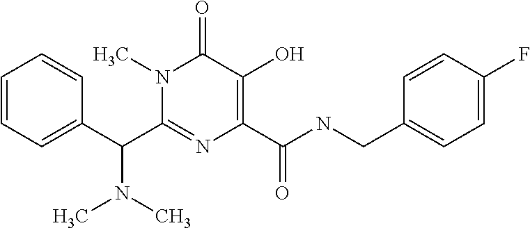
C1=CC=C(C(C2=NC(C(NCC3=CC=C(F)C=C3)=O)=C(O)C(=O)N2C)N(C)C)C=C1
